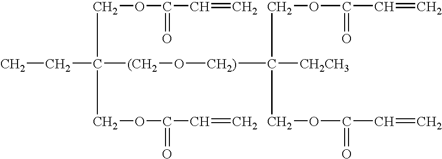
CCC([(CH2]O[CH2)]C([CH2CH3])(COC(=O)C=C)COC(C=C)=O)(COC(C=C)=O)COC(C=C)=O
